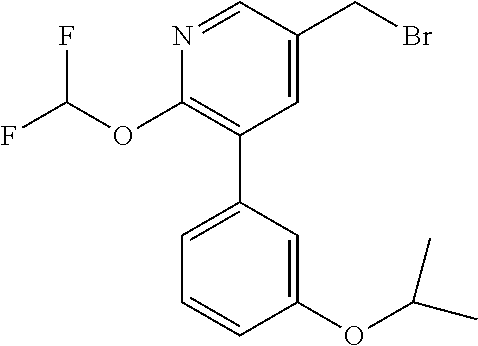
C1(OC(F)F)=C(C2=CC=CC(OC(C)C)=C2)C=C(CBr)C=N1
